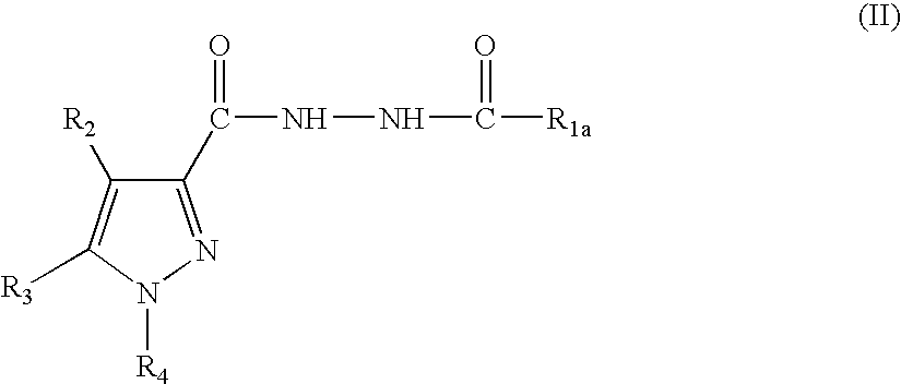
C1(C(=O)NNC([R1a])=O)=NN([R4])C([R3])=C1[R2]
